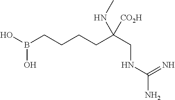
OB(CCCCC(CNC(N)=N)(NC)[CO2H])O
